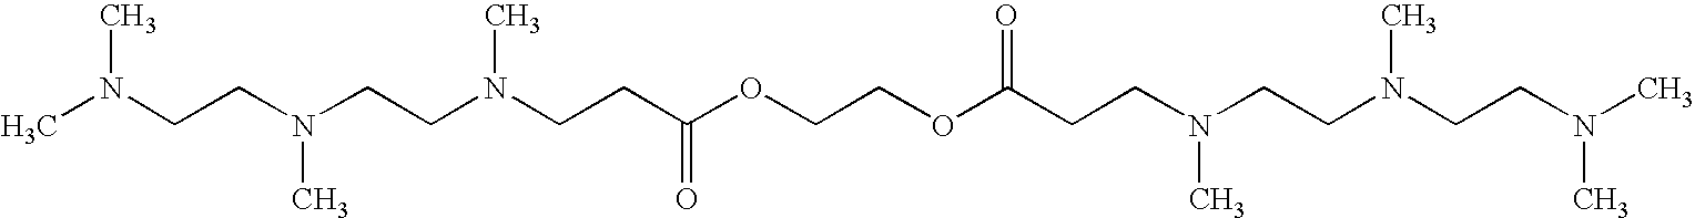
CN(CCN(CCN(CCC(OCCOC(CCN(CCN(CCN(C)C)C)C)=O)=O)C)C)C
